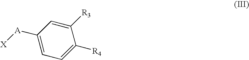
C1([R3])=CC([A][X])=CC=C1[R4]
